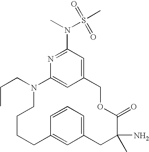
C(CN1C2=CC(=CC(N(S(C)(=O)=O)C)=N2)COC(=O)C(N)(C)CC2=CC=CC(=C2)CCCC1)C
